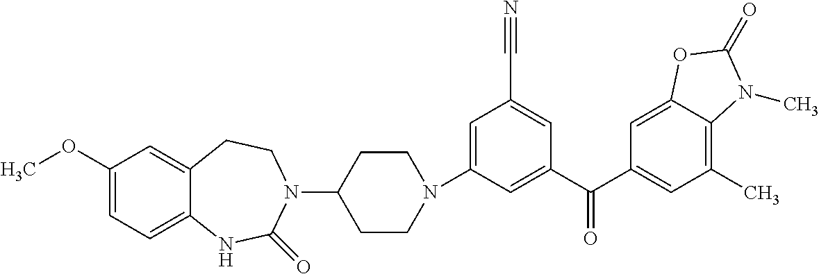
C1(N2CCC(N3C(=O)NC4=CC=C(OC)C=C4CC3)CC2)=CC(C#N)=CC(C(C2=CC(C)=C3C(=C2)OC(=O)N3C)=O)=C1
